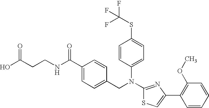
N(C1=NC(C2=C(OC)C=CC=C2)=CS1)(CC1=CC=C(C(NCCC(O)=O)=O)C=C1)C1=CC=C(SC(F)(F)F)C=C1
